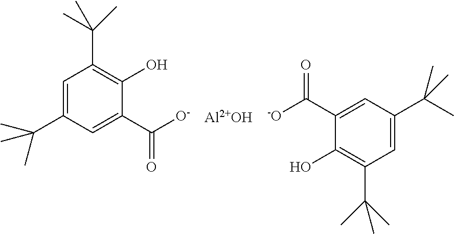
C1=C(C(C)(C)C)C=C(C([O-])=O)C(O)=C1C(C)(C)C.C1=C(C(C)(C)C)C=C(C([O-])=O)C(O)=C1C(C)(C)C.[Al2+OH]
